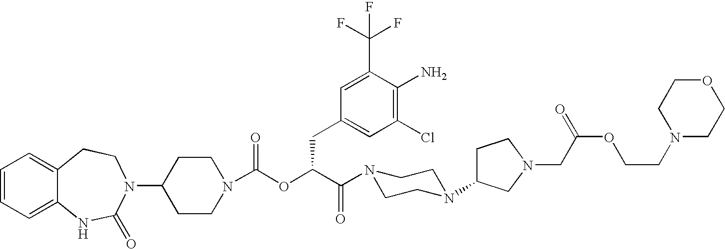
C1(N2C(=O)NC3=CC=CC=C3CC2)CCN(C(OC(C(N2CCN(C3CCN(CC(=O)OCCN4CCOCC4)C3)CC2)=O)CC2=CC(Cl)=C(N)C(C(F)(F)F)=C2)=O)CC1
